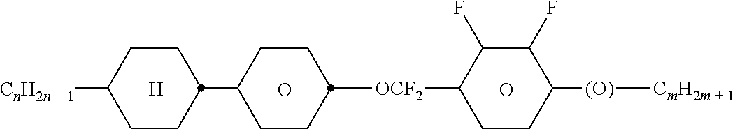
O.O.C1CC([OCF2]C2CCC([(O)][CmH2m + 1])C(F)C2F)CCC1C1CCC([CnH2n + 1])CC1.[H]
